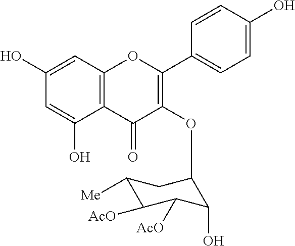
C1=C(O)C2=C(C=C1O)OC(C1=CC=C(O)C=C1)=C(OC1C(O)C([AcO])C([AcO])C([Me])C1)C2=O
